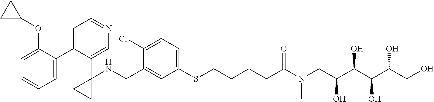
C1=C(CNC2(C3=CN=CC=C3C3=CC=CC=C3OC3CC3)CC2)C(Cl)=CC=C1SCCCCC(N(CC(C(C(C(CO)O)O)O)O)C)=O
